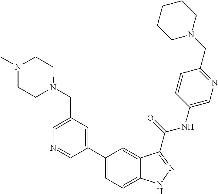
C1(CN2CCN(C)CC2)=CN=CC(C2=CC=C3C(=C2)C(C(NC2=CN=C(CN4CCCCC4)C=C2)=O)=NN3)=C1
